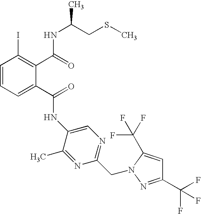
C1=CC=C(C(=O)NC2=CN=C(CN3C(C(F)(F)F)=CC(C(F)(F)F)=N3)N=C2C)C(C(=O)NC(CSC)C)=C1I
